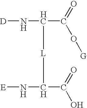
[D]NC(C(=O)O[G])[L]C(N[E])C(=O)O
